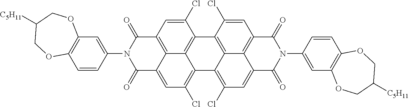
C12=C(Cl)C=C3C4=C(C=C(Cl)C(=C14)C1=C4C2=C(Cl)C=C2C4=C(C=C1Cl)C(=O)N(C1=CC4=C(C=C1)OCC([C5H11])CO4)C2=O)C(=O)N(C1=CC2=C(C=C1)OCC([C5H11])CO2)C3=O
